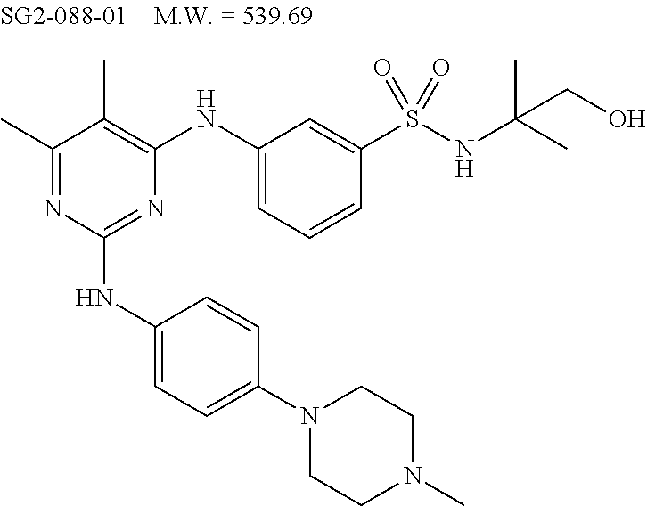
C1(C)=NC(NC2=CC=C(N3CCN(C)CC3)C=C2)=NC(NC2=CC=CC(S(=O)(NC(C)(C)CO)=O)=C2)=C1C
